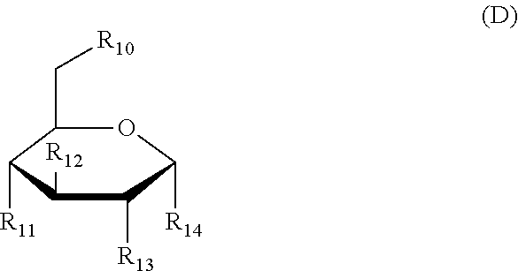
C1(C[R10])C([R11])C([R12])C([R13])C([R14])O1
